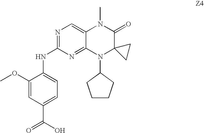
C1(OC)=CC(C(O)=O)=CC=C1NC1=NC=C2C(=N1)N(C1CCCC1)C1(C(=O)N2C)CC1
